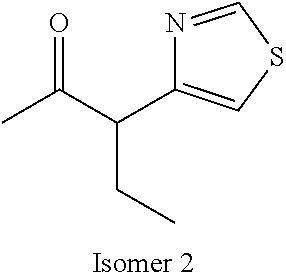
CC(C(C1=CSC=N1)CC)=O
